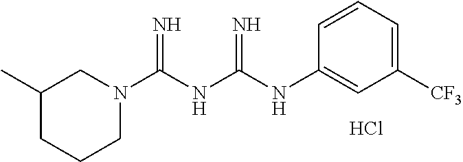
C1(C)CCCN(C(NC(NC2=CC([CF3])=CC=C2)=N)=N)C1.Cl
